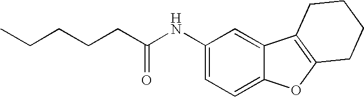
C1(NC(CCCCC)=O)=CC=C2C(=C1)C1=C(O2)CCCC1
